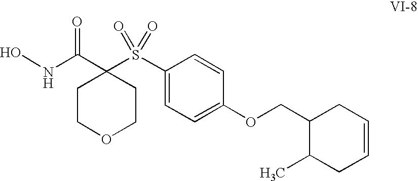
ONC(C1(S(=O)(=O)C2=CC=C(OCC3CC=CCC3C)C=C2)CCOCC1)=O
